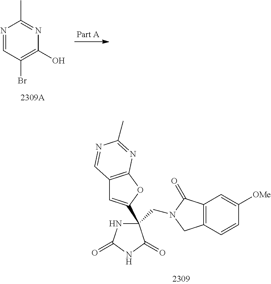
N1C(=O)NC(=O)C1(CN1C(=O)C2=C(C1)C=CC([OMe])=C2)C1=CC2=C(O1)N=C(C)N=C2.N1=CC(Br)=C(O)N=C1C
